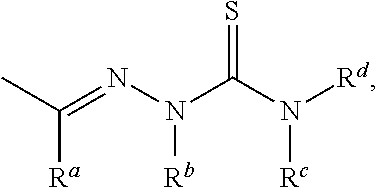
CC(=NN(C(N([Rd])[Rc])=S)[Rb])[Ra]
